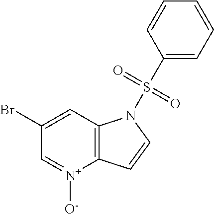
C12=C(C=C(Br)C=[N+]1[O-])N(S(C1=CC=CC=C1)(=O)=O)C=C2
